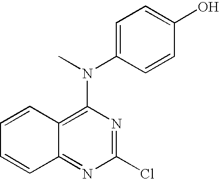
C12=NC(Cl)=NC(N(C3=CC=C(O)C=C3)C)=C1C=CC=C2
